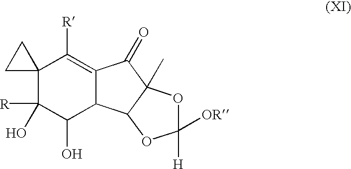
C12(C([R])(O)C(O)C3C(=C1[R])C(=O)C1(C)C3OC([H])([OR])O1)CC2
